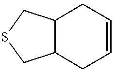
C12C(CC=CC1)CSC2
